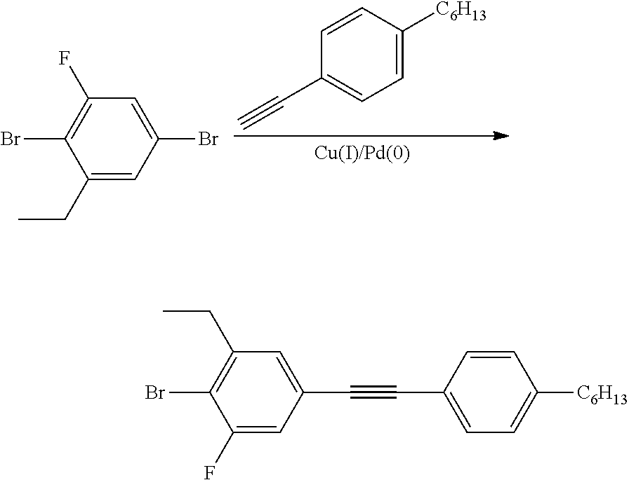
C1=C([C6H13])C=CC(C#C)=C1.C1(CC)=CC(Br)=CC(F)=C1Br.C1(CC)=C(Br)C(F)=CC(C#CC2=CC=C([C6H13])C=C2)=C1
